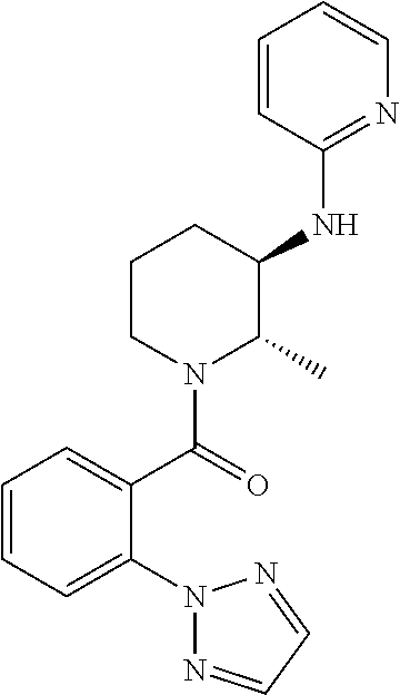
N1(C2=CC=CC=C2C(N2C(C)C(NC3=NC=CC=C3)CCC2)=O)N=CC=N1
